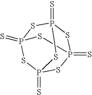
S1P2(=S)SP3(=S)SP(=S)(SP1(=S)S3)S2
